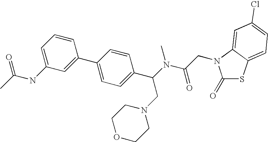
C1(=O)SC2=CC=C(Cl)C=C2N1CC(N(C(C1=CC=C(C2=CC(NC(C)=O)=CC=C2)C=C1)CN1CCOCC1)C)=O
